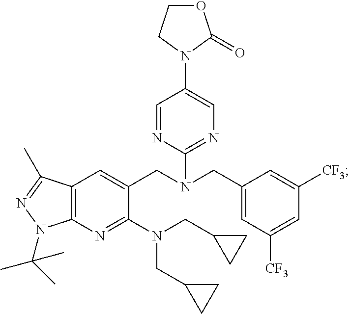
C12=C(N=C(N(CC3CC3)CC3CC3)C(CN(CC3=CC([CF3])=CC([CF3])=C3)C3=NC=C(N4C(=O)OCC4)C=N3)=C1)N(C(C)(C)C)N=C2C
